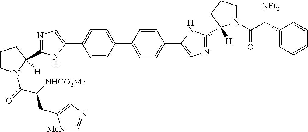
C1=CC(C2=CC=C(C3=CN=C(C4([H])N(C(=O)C([NHCO2Me])CC5=CN=C[MeN]5)CCC4)N3)C=C2)=CC=C1C1=CN=C(C2([H])N(C(C(C3=CC=CC=C3)[NEt2])=O)CCC2)N1
